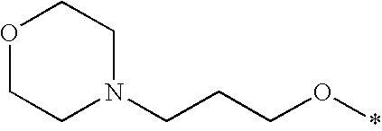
O1CCN(CCCO*)CC1
